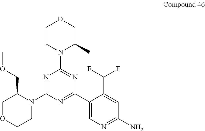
N1=C(N2C(COC)COCC2)N=C(C2=CN=C(N)C=C2C(F)F)N=C1N1C(C)COCC1
